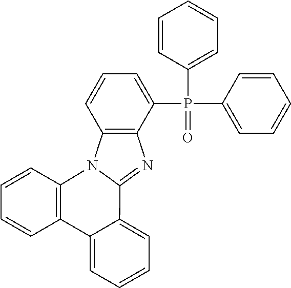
C1=CC=C(P(C2=CC=CC=C2)(C2=CC=CC=C2)=O)C2=C1N1C3=C(C4=CC=CC=C4C1=N2)C=CC=C3
